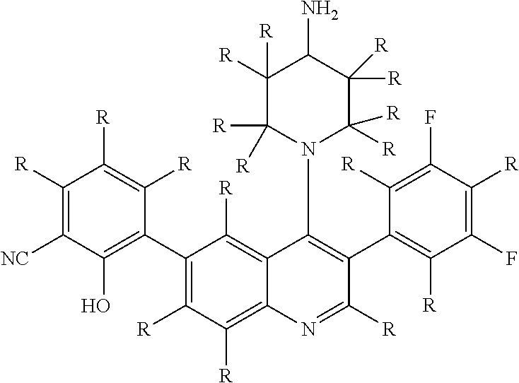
C1(C2=C(O)C([NC])=C([R])C([R])=C2[R])=C([R])C([R])=C2C(=C1[R])C(N1C([R])([R])C([R])([R])C(N)C([R])([R])C1([R])[R])=C(C1=C([R])C(F)=C([R])C(F)=C1[R])C([R])=N2
